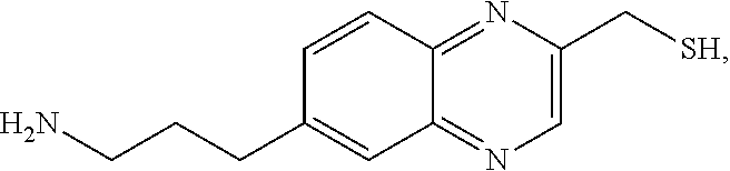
C1=C(C[SH])N=C2C(=N1)C=C(CCCN)C=C2
